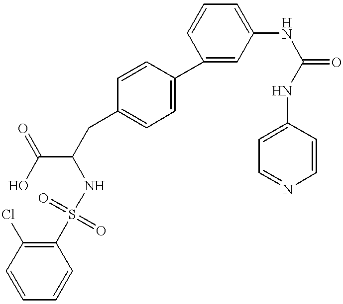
ClC1=C(S(=O)(=O)NC(C(O)=O)CC2=CC=C(C3=CC(NC(NC4=CC=NC=C4)=O)=CC=C3)C=C2)C=CC=C1
